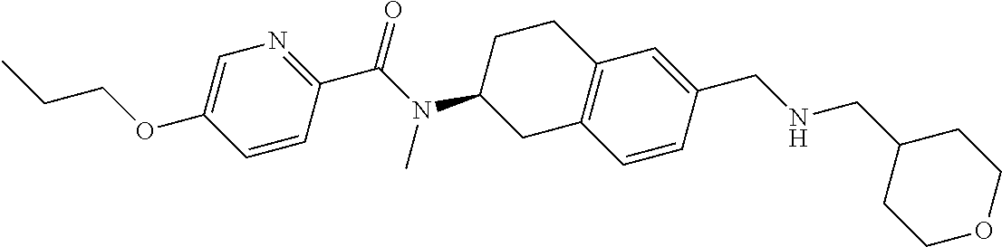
C1=C(OCCC)C=CC(C(N(C2CC3=C(CC2)C=C(CNCC2CCOCC2)C=C3)C)=O)=N1
